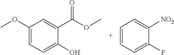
C1(OC)=CC=C(O)C(C(=O)OC)=C1.C1=CC=C(F)C([NO2])=C1
